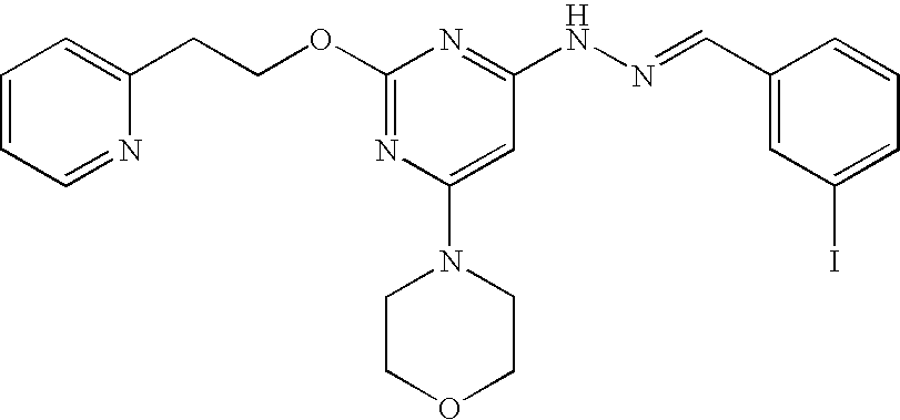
C(OC1=NC(N2CCOCC2)=CC(NN=CC2=CC(I)=CC=C2)=N1)CC1=CC=CC=N1
